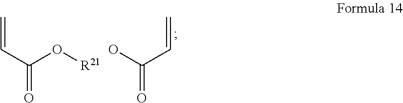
C=CC(=O)O[R21].OC(C=C)=O
